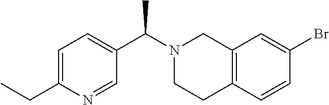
C1=C(CC)N=CC(C(N2CCC3=C(C2)C=C(Br)C=C3)C)=C1
